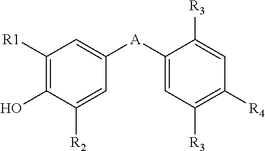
C1([R1])=C(O)C([R2])=CC([A]C2=CC([R3])=C([R4])C=C2[R3])=C1
